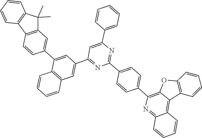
C12=C(C=CC=C1)OC1=C(C3=CC=C(C4=NC(C5=CC=CC=C5)=CC(C5=CC6=C(C(C7=CC8=C(C9=C(C=CC=C9)C8(C)C)C=C7)=C5)C=CC=C6)=N4)C=C3)N=C3C(=C21)C=CC=C3
